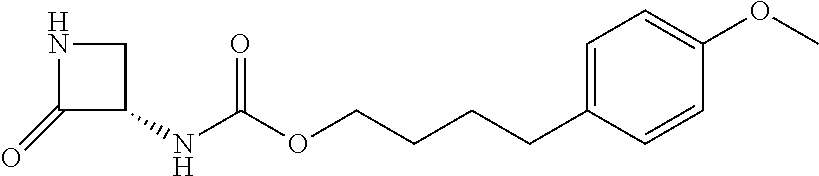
C1(=O)C(NC(OCCCCC2=CC=C(OC)C=C2)=O)CN1
